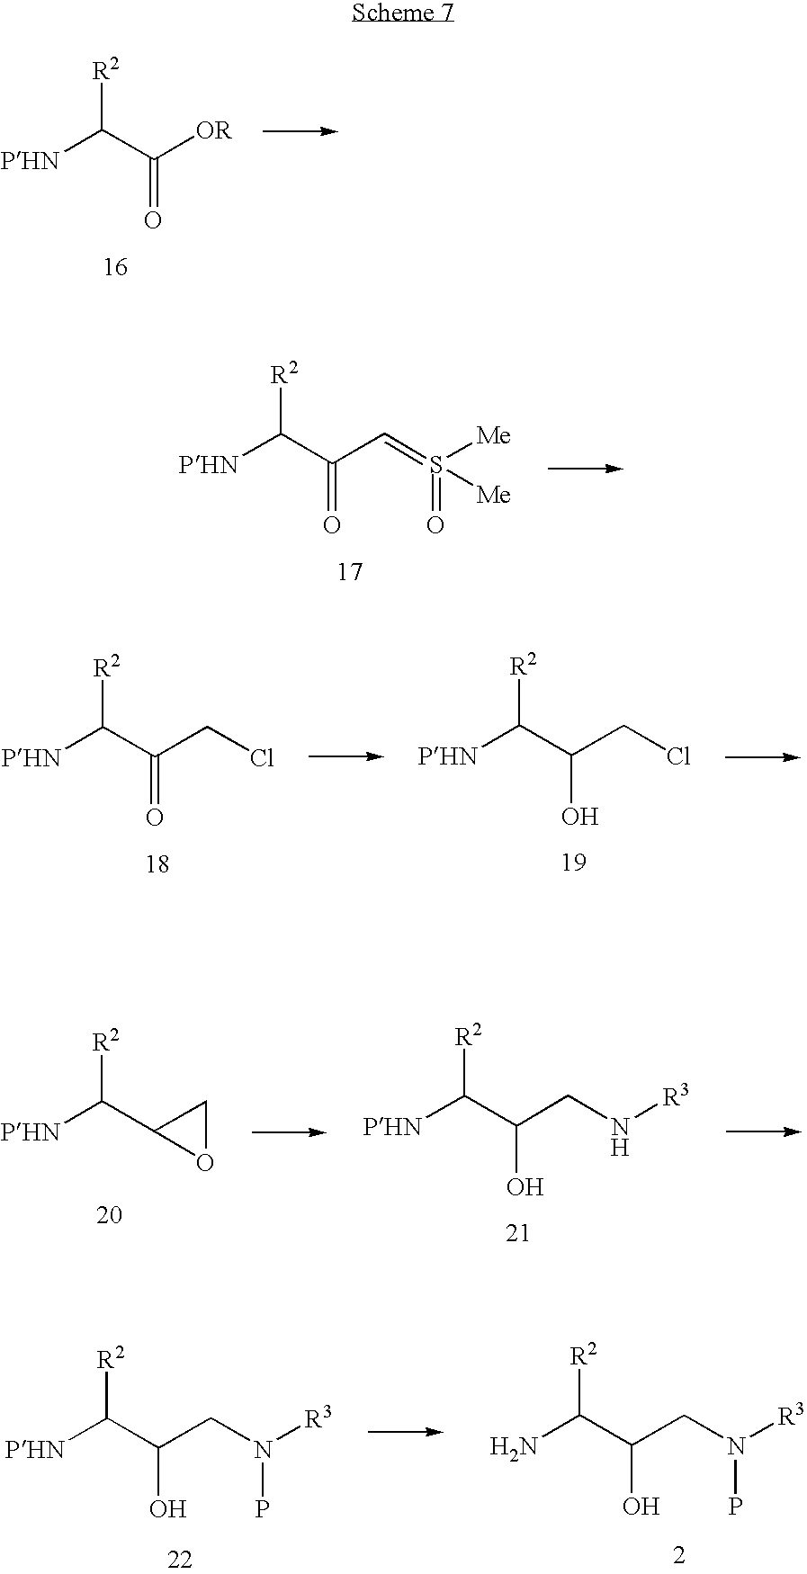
[PHN]C(C([OR])=O)[R2].[PHN]C(C(C=S(=O)([Me])[Me])=O)[R2].[PHN]C(C(CCl)=O)[R2].[PHN]C(C(CCl)O)[R2].[PHN]C(C(CN[R3])O)[R2].[PHN]C([R2])C1OC1.[PHN]C(C(CN([R3])P)O)[R2].NC(C(CN([R3])P)O)[R2]
